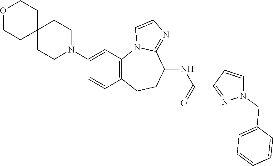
C12=C(CCC(NC(=O)C3=NN(CC4=CC=CC=C4)C=C3)C3=NC=CN13)C=CC(N1CCC3(CC1)CCOCC3)=C2
